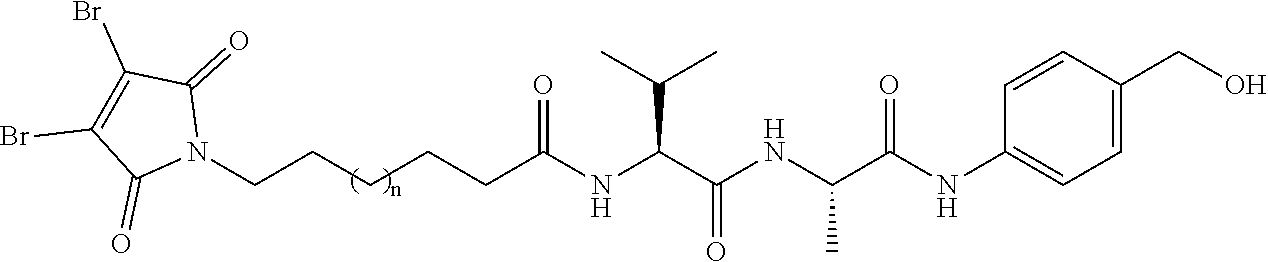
C1=C(CO)C=CC(NC(C(NC(C(NC(CCCCCN2C(=O)C(Br)=C(Br)C2=O)=O)C(C)C)=O)C)=O)=C1
